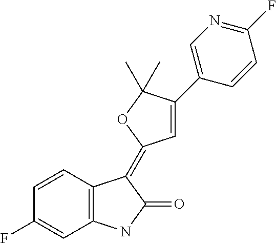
C1(F)=CC2=C(C(=C3C=C(C4=CN=C(F)C=C4)C(C)(C)O3)C(=O)N2)C=C1
